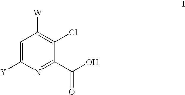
N1=C(C(O)=O)C(Cl)=C([W])C=C1[Y]
